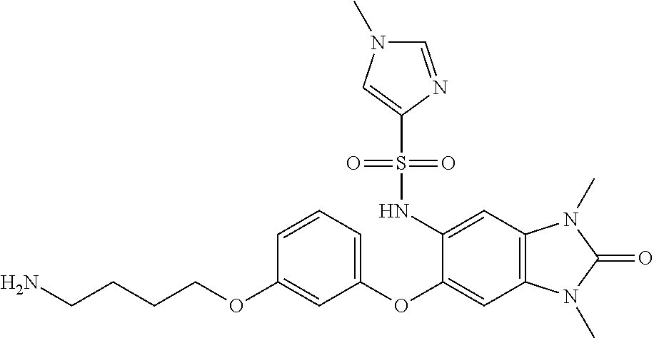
C1=CC=C(OC2=CC3=C(C=C2NS(C2=CN(C)C=N2)(=O)=O)N(C)C(=O)N3C)C=C1OCCCCN
